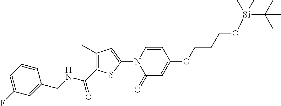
C1(CNC(C2=C(C)C=C(N3C(=O)C=C(OCCCO[Si](C(C)(C)C)(C)C)C=C3)S2)=O)=CC(F)=CC=C1
